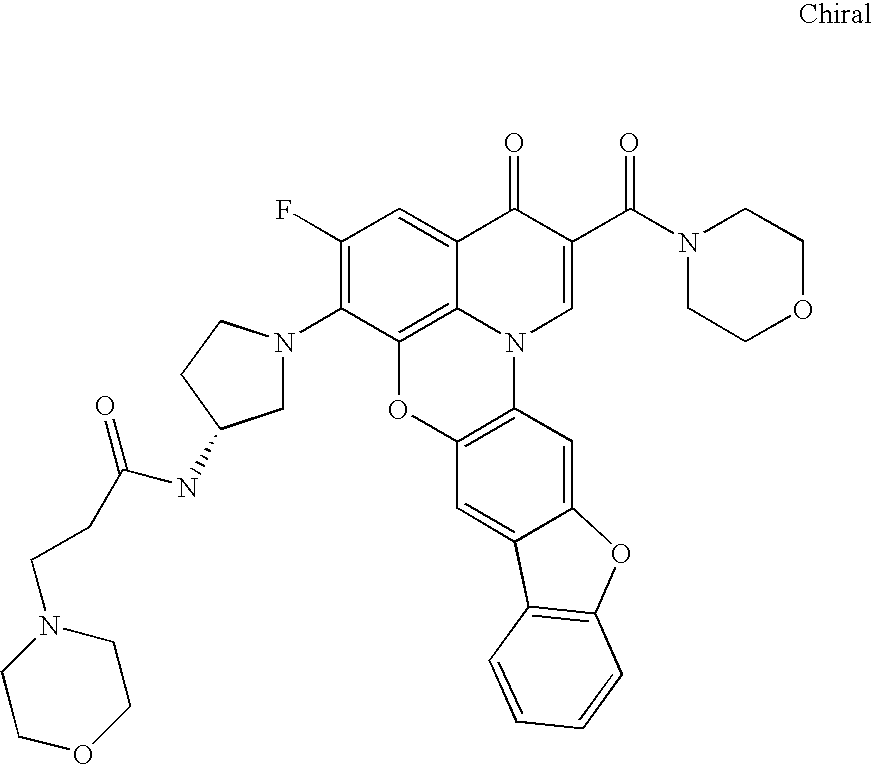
C12=C3C(=CC(F)=C1N1CC(NC(CCN4CCOCC4)=O)CC1)C(=O)C(C(=O)N1CCOCC1)=CN3C1=C(O2)C=C2C(=C1)OC1=C2C=CC=C1
